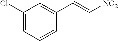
C1(Cl)=CC=CC(C=C[NO2])=C1
